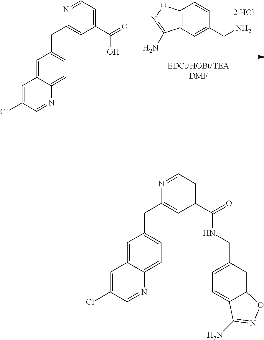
C12=C(C=C(CN)C=C1)C(N)=NO2.C1(Cl)=CC2=CC(CC3=CC(C(=O)O)=CC=N3)=CC=C2N=C1.C1(Cl)=CC2=CC(CC3=CC(C(=O)NCC4=CC=C5C(=C4)ON=C5N)=CC=N3)=CC=C2N=C1
